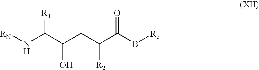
N(C(C(CC(C(B[Rc])=O)[R2])O)[R1])[RN]
